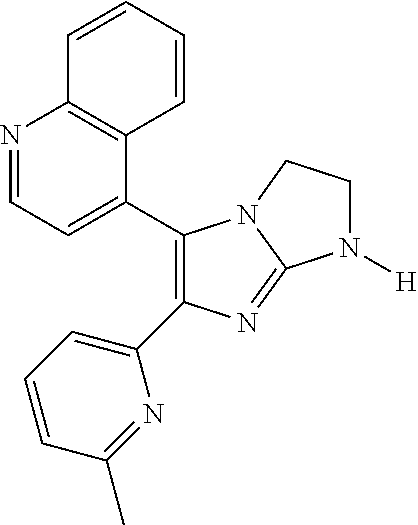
C1(C2=CC=NC3=C2C=CC=C3)=C(C2=CC=CC(C)=N2)N=C2N1CCN2[H]
